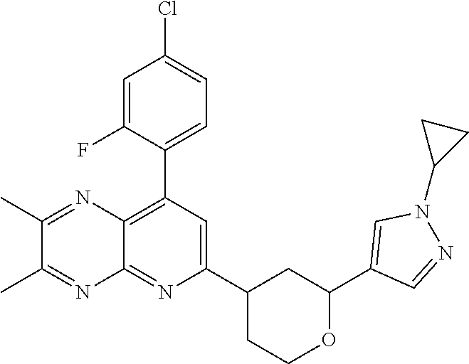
C1(C2=C3C(=NC(C4CCOC(C5=CN(C6CC6)N=C5)C4)=C2)N=C(C)C(C)=N3)=CC=C(Cl)C=C1F
